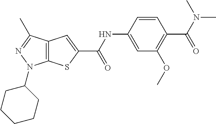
C1=C(NC(C2=CC3=C(S2)N(C2CCCCC2)N=C3C)=O)C=CC(C(=O)N(C)C)=C1OC
